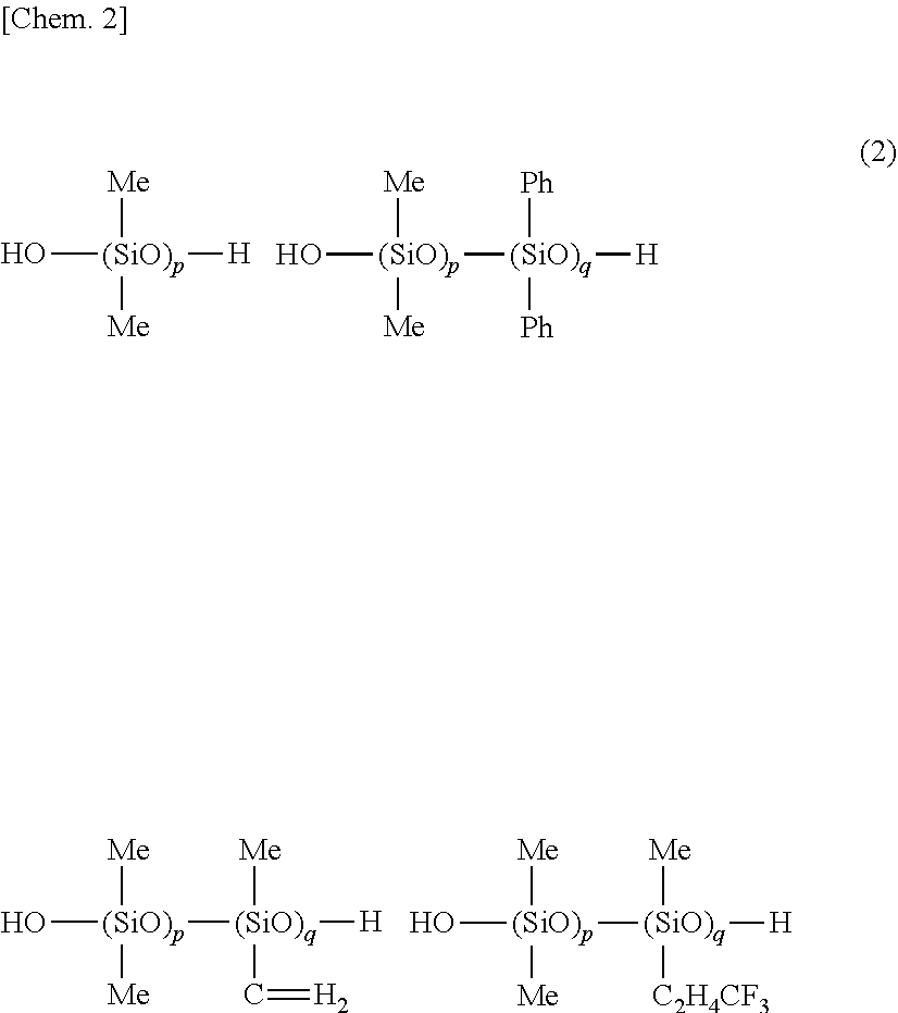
O[(SiO)p]([H])([Me])[Me].O[(SiO)p]([(SiO)q]([H])([Ph])[Ph])([Me])[Me].O[(SiO)p]([(SiO)q]([H])([Me])C=[H2])([Me])[Me].O[(SiO)p]([(SiO)q]([H])([Me])[C2H4CF3])([Me])[Me]
